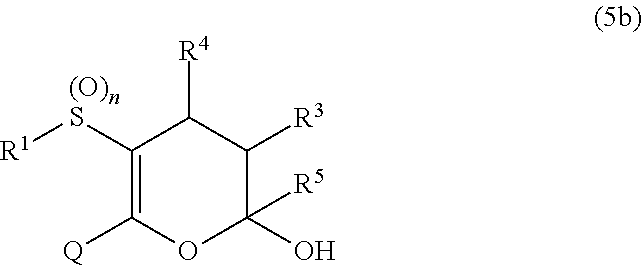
C1([(O)nS][R1])=C([Q])OC([R5])(O)C([R3])C1[R4]
